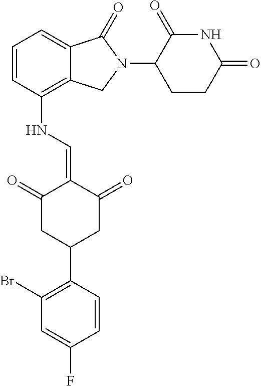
C1=CC(NC=C2C(=O)CC(C3=C(Br)C=C(F)C=C3)CC2=O)=C2C(=C1)C(=O)N(C1CCC(=O)NC1=O)C2
